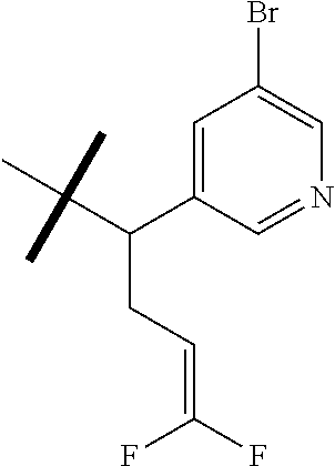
C(=C(F)F)CC(C(C)(C)C)C1=CC(Br)=CN=C1
